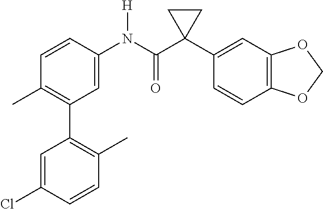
C1=C(N(C(C2(C3=CC4=C(C=C3)OCO4)CC2)=O)[H])C=CC(C)=C1C1=C(C)C=CC(Cl)=C1
